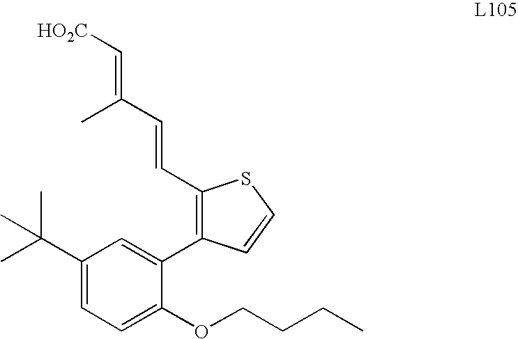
C1(C(C)(C)C)=CC=C(OCCCC)C(C2=C(C=CC(=C[HO2C])C)SC=C2)=C1
